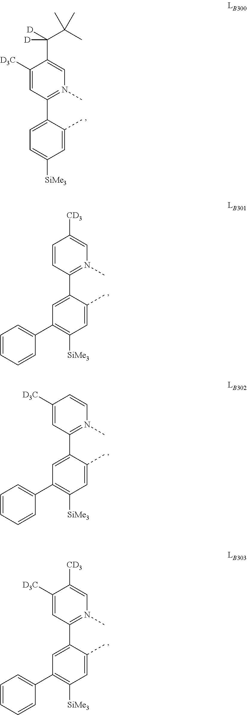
C1([D3C])=CC(C2=CC=C([SiMe3])C=C2C)=N(C)C=C1C([D])([D])C(C)(C)C.C1=CC(C2=CC(C3=CC=CC=C3)=C([SiMe3])C=C2C)=N(C)C=C1[CD3].C1([D3C])=CC(C2=CC(C3=CC=CC=C3)=C([SiMe3])C=C2C)=N(C)C=C1.C1([D3C])=CC(C2=CC(C3=CC=CC=C3)=C([SiMe3])C=C2C)=N(C)C=C1[CD3]
